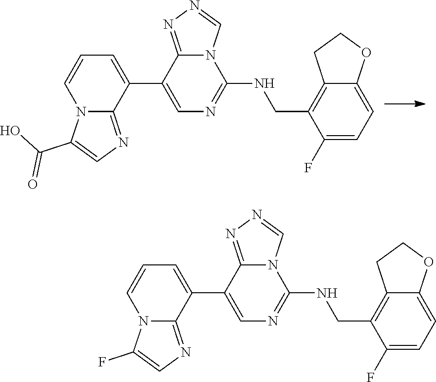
C1(C2=CC=CN3C2=NC=C3C(O)=O)=CN=C(NCC2=C3C(=CC=C2F)OCC3)N2C1=NN=C2.C1(C2=CC=CN3C2=NC=C3F)=CN=C(NCC2=C3C(=CC=C2F)OCC3)N2C1=NN=C2
